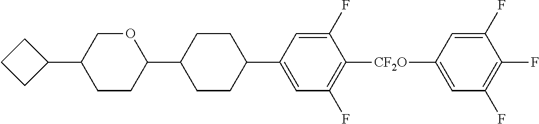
C1(F)=CC([CF2O]C2=C(F)C=C(C3CCC(C4OCC(C5CCC5)CC4)CC3)C=C2F)=CC(F)=C1F
